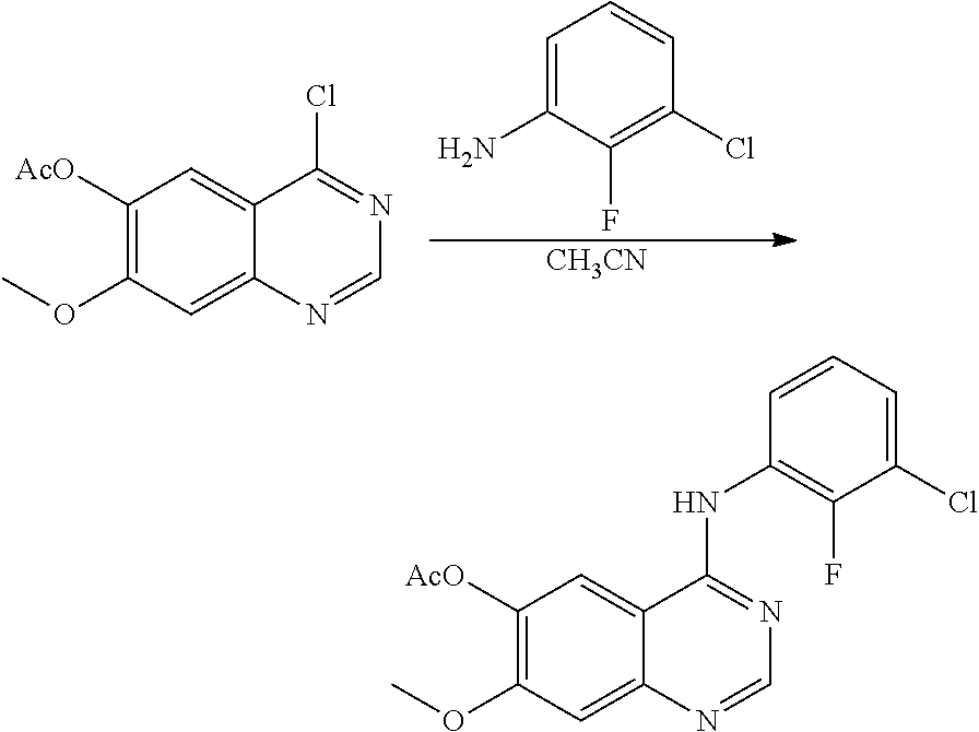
C1=C(N)C(F)=C(Cl)C=C1.[CH3CN].C1([AcO])=C(OC)C=C2C(=C1)C(Cl)=NC=N2.C1([AcO])=C(OC)C=C2C(=C1)C(NC1=C(F)C(Cl)=CC=C1)=NC=N2
